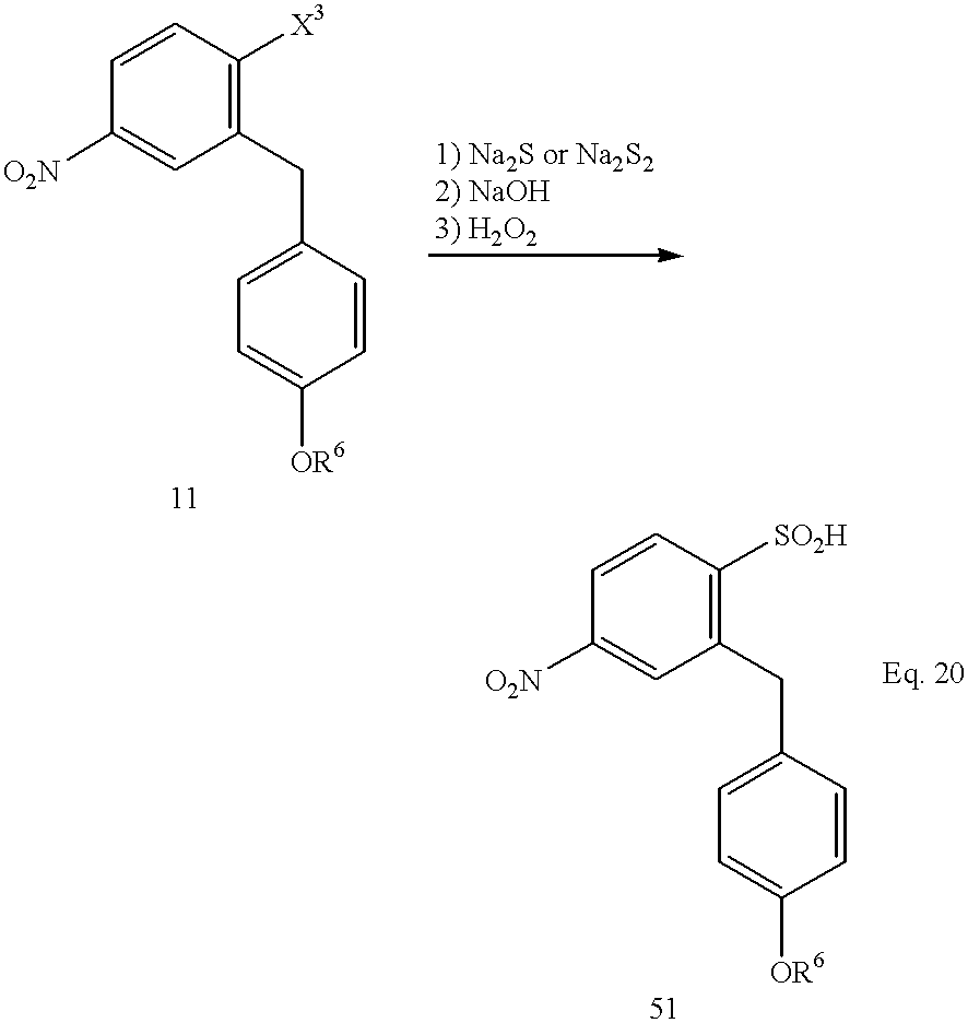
C1=C(CC2=C([X3])C=CC([O2N])=C2)C=CC([OR6])=C1.C1=C(CC2=C([SO2H])C=CC([O2N])=C2)C=CC([OR6])=C1
